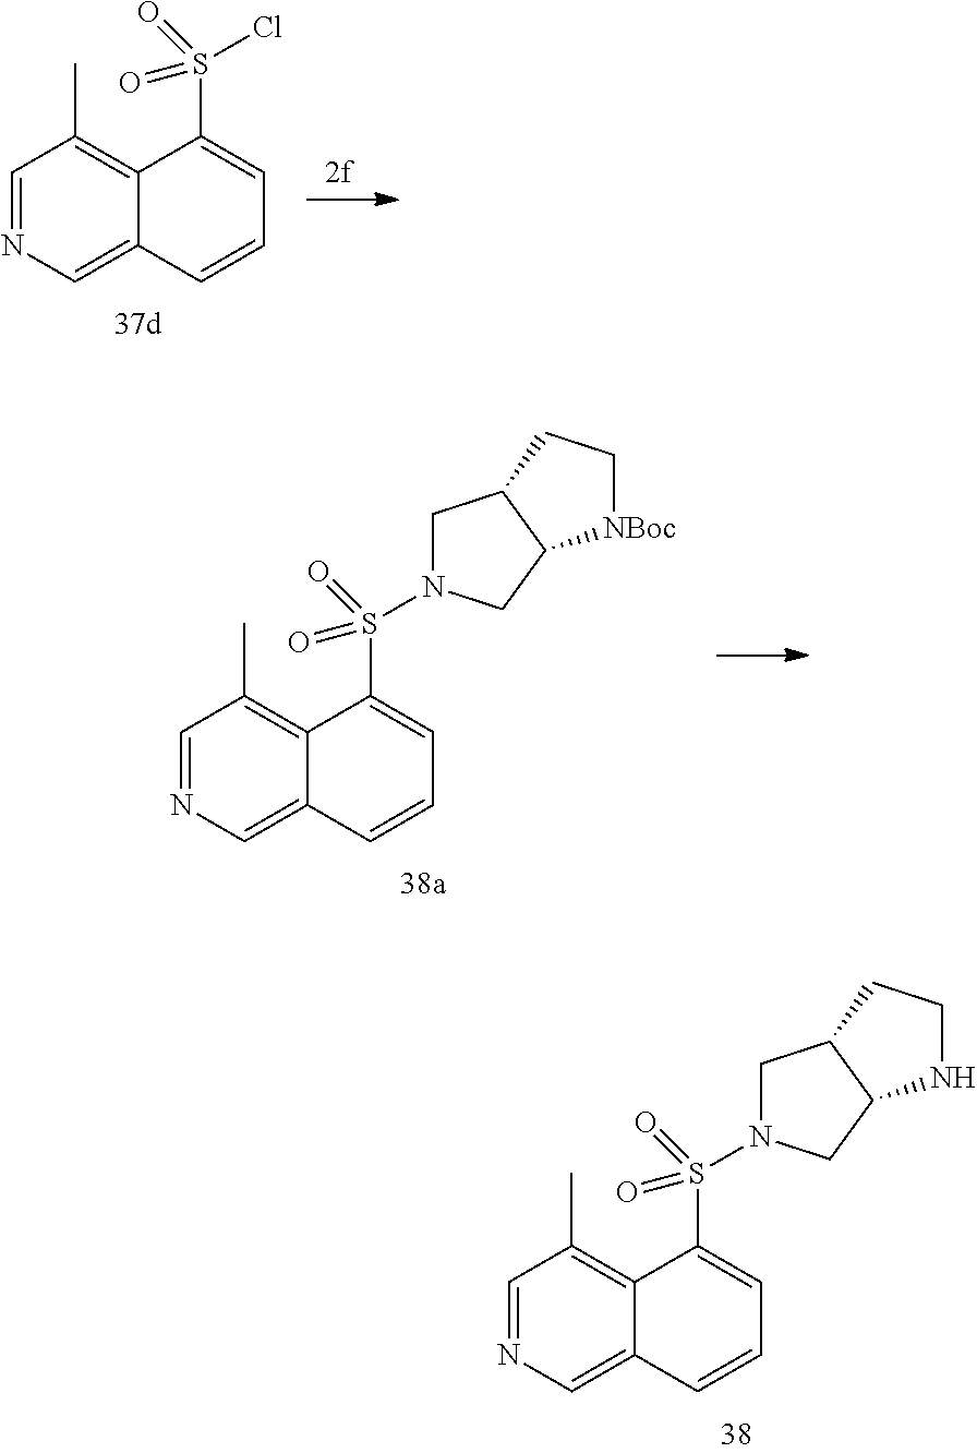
C1=NC=C2C(=C1C)C(S(=O)(=O)Cl)=CC=C2.C1=NC=C2C(=C1C)C(S(=O)(=O)N1CC3C(C1)[NBoc]CC3)=CC=C2.C1=NC=C2C(=C1C)C(S(=O)(=O)N1CC3C(C1)NCC3)=CC=C2
